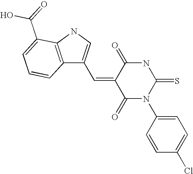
C(=C1C(=O)N(C2=CC=C(Cl)C=C2)C(=S)NC1=O)C1=CNC2=C1C=CC=C2C(=O)O
